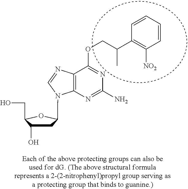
C1C(O)C(CO)OC1N1C2=C(C(OCC(C3=C([NO2])C=CC=C3)C)=NC(N)=N2)N=C1
